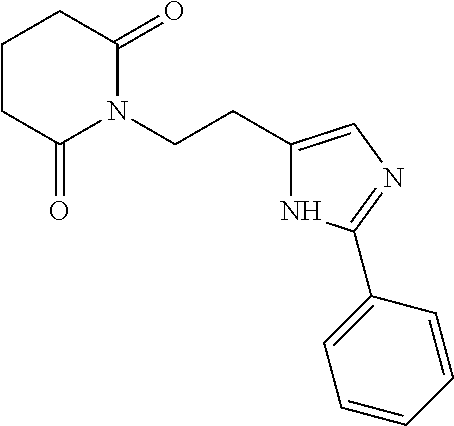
C1(CCN2C(=O)CCCC2=O)=CN=C(C2=CC=CC=C2)N1
